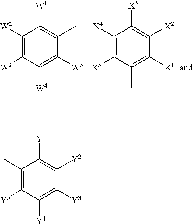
C1([X4])=C([X5])C(C)=C([X1])C([X2])=C1[X3].C1([W2])=C([W3])C([W4])=C([W5])C(C)=C1[W1].C1(C)=C([Y5])C([Y4])=C([Y3])C([Y2])=C1[Y1]
